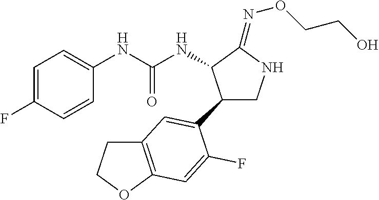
C1=C(F)C=CC(NC(NC2C(C3=CC4=C(OCC4)C=C3F)CNC2=NOCCO)=O)=C1
